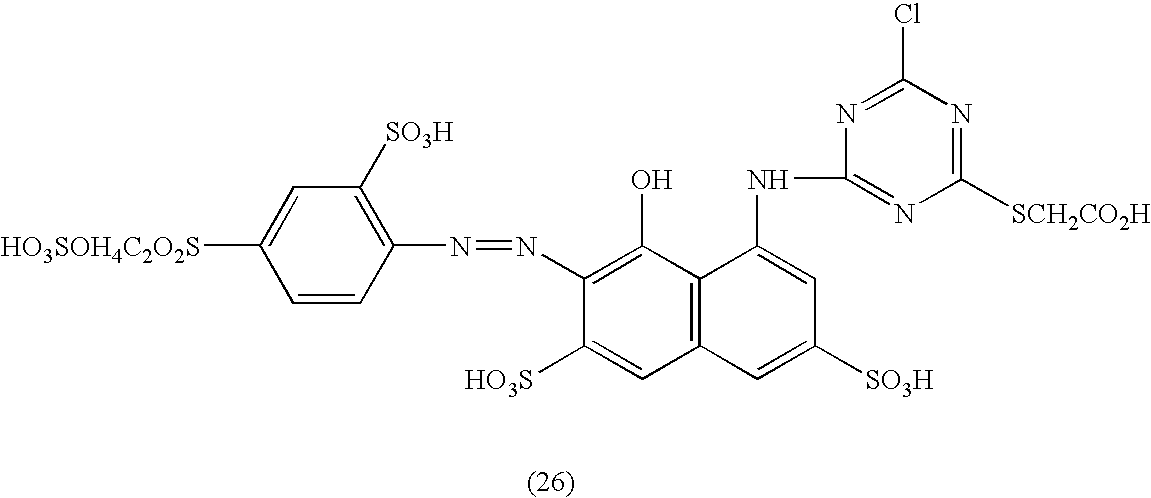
C1(N=NC2=C(O)C3=C(C=C2[HO3S])C=C([SO3H])C=C3NC2=NC([SCH2CO2H])=NC(Cl)=N2)=C([SO3H])C=C([HO3SOH4C2O2S])C=C1
